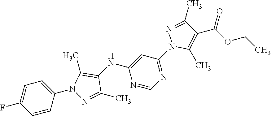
N1=C(N2C(C)=C(C(=O)OCC)C(C)=N2)C=C(NC2=C(C)N(C3=CC=C(F)C=C3)N=C2C)N=C1
